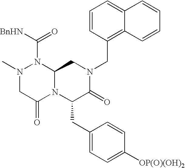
[BnHN]C(=O)N1N(C)CC(=O)N2C1CN(CC1=C3C(=CC=C1)C=CC=C3)C(=O)C2CC1=CC=C([OP(O)(OH)2])C=C1
